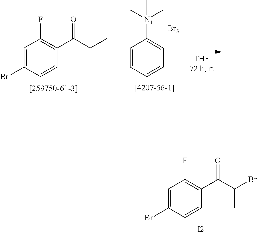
[N+](C1=CC=CC=C1)(C)(C)C.[Br3].FC1=C(C(CC)=O)C=CC(Br)=C1.[[259750-61-3]].FC1=C(C(C(Br)C)=O)C=CC(Br)=C1.[I2]
